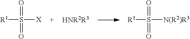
[R1]S(=O)(=O)[X].[HNR2R3].[R1]S(=O)([N(R2)R3])=O
